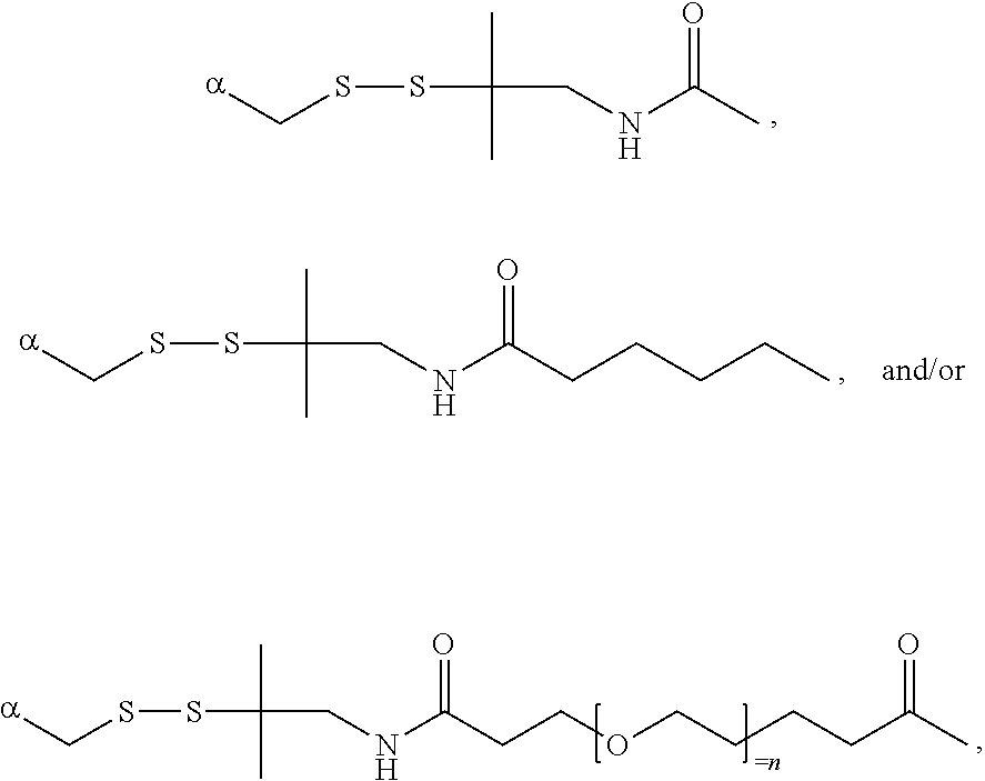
[a]CSSC(C)(C)CNC(C)=O.[a]CSSC(C)(C)CNC(CCCCC)=O.[a]CSSC(C)(C)CNC(CCOCCCCC(C)=O)=O
